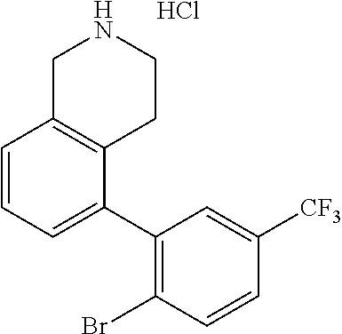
C1(Br)=C(C2=CC=CC3=C2CCNC3)C=C([CF3])C=C1.Cl
